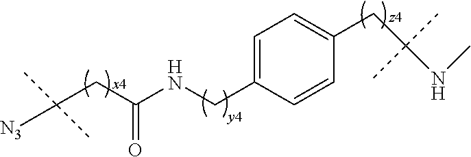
[N3]C(CC(NCC1=CC=C(CC(NC)(C)C)C=C1)=O)(C)C
